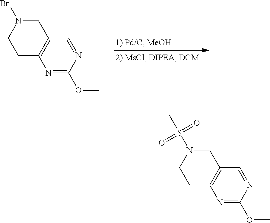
C1N(S(C)(=O)=O)CCC2=C1C=NC(OC)=N2.C1N([Bn])CCC2=C1C=NC(OC)=N2
